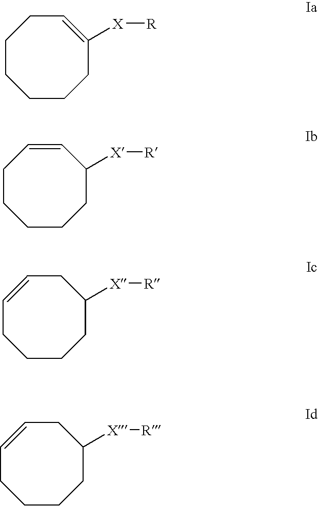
C1CCCCC([X][R])=CC1.C1CCCCC([X][R])C=C1.C1=CCC([X][R])CCCC1.C1=CCC([X][R])CCCC1
